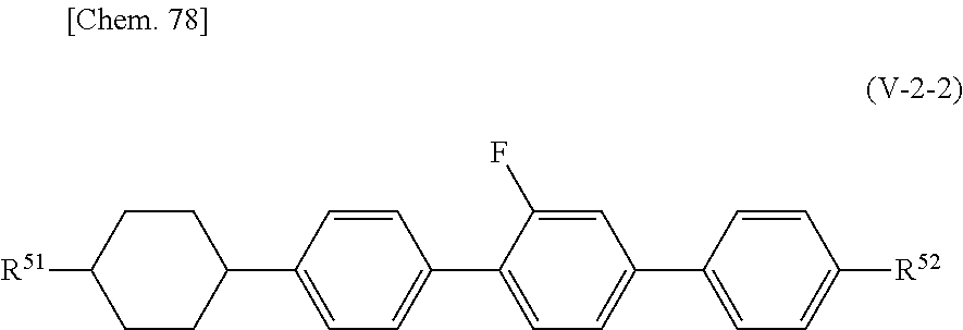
C1CC(C2=CC=C(C3=CC=C(C4=CC=C([R52])C=C4)C=C3F)C=C2)CCC1[R51]
